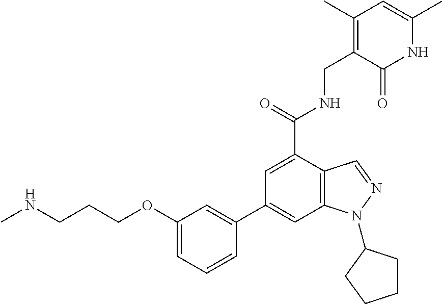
CNCCCOC1=CC=CC(C2=CC3=C(C(C(=O)NCC4=C(C)C=C(C)NC4=O)=C2)C=NN3C2CCCC2)=C1
